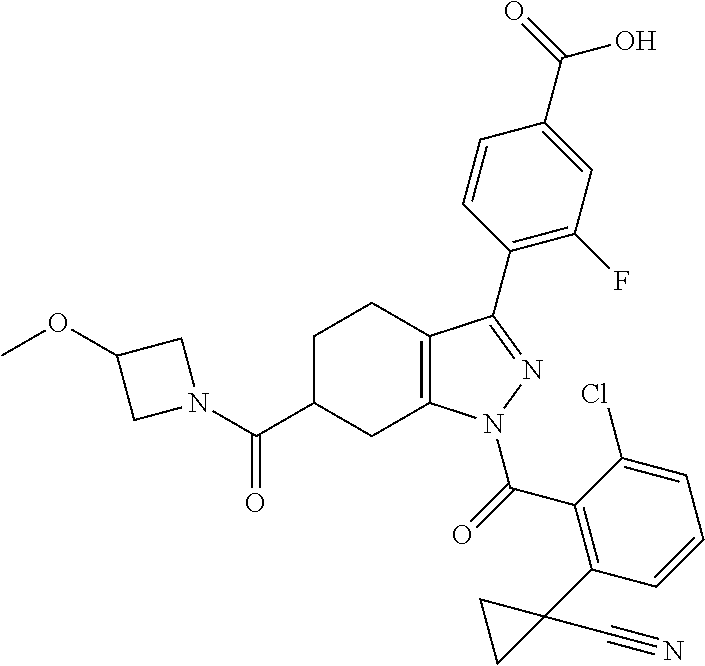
C12=C(N(C(C3=C(C4(C#N)CC4)C=CC=C3Cl)=O)N=C1C1=C(F)C=C(C(O)=O)C=C1)CC(C(N1CC(OC)C1)=O)CC2
